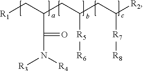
C(N([R4])[R3])(=O)C(C[R1])CC(CC([R2])[R7][R8])[R5][R6]
